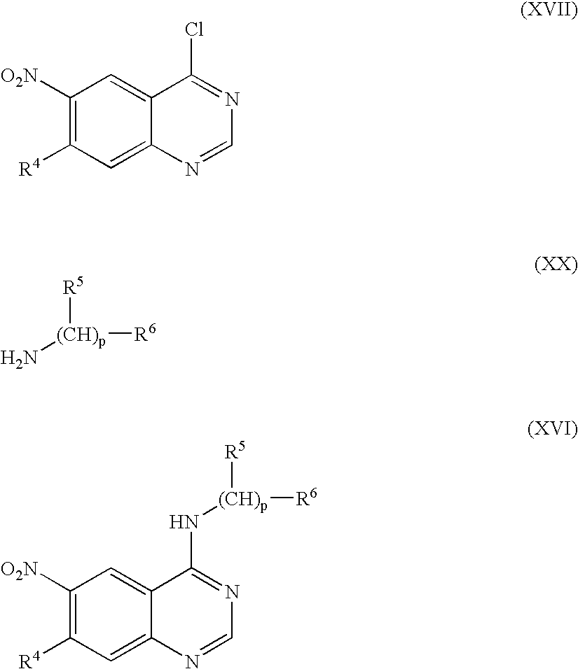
C1([O2N])=C([R4])C=C2C(=C1)C(Cl)=NC=N2.[R5][(CH)p](N)[R6].C1([O2N])=C([R4])C=C2C(=C1)C(N[(CH)p]([R5])[R6])=NC=N2
